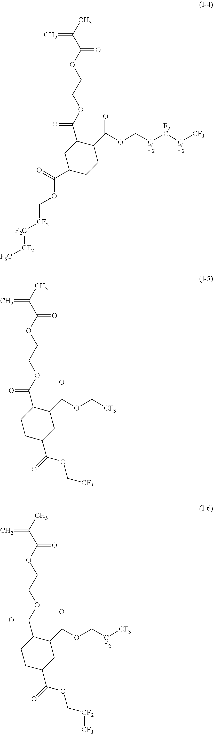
C1C(C(=O)OC[CF2][F2C][CF2][F3C])CCC(C(OC[CF2][F2C][CF2][CF3])=O)C1C(=O)OCCOC(C(C)=C)=O.C1CC(C(=O)OC[CF3])CC(C(OC[CF3])=O)C1C(=O)OCCOC(C(C)=C)=O.C1CC(C(=O)OC[CF2][CF3])CC(C(OC[CF2][CF3])=O)C1C(=O)OCCOC(C(C)=C)=O
